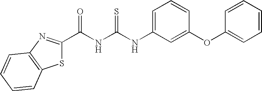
C(NC(NC1=CC=CC(OC2=CC=CC=C2)=C1)=S)(=O)C1=NC2=C(S1)C=CC=C2
